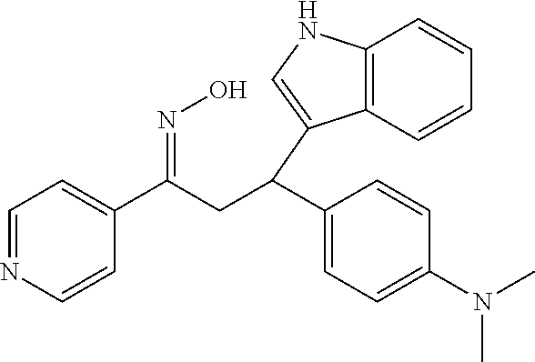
C1=NC=CC(C(CC(C2=CC=C(N(C)C)C=C2)C2=CNC3=C2C=CC=C3)=NO)=C1
